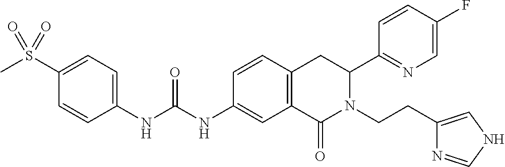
O=S(C1=CC=C(NC(=O)NC2=CC3=C(C=C2)CC(C2=NC=C(F)C=C2)N(CCC2=CNC=N2)C3=O)C=C1)(C)=O
